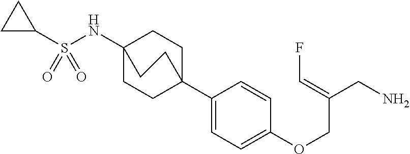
S(NC12CCC(C3=CC=C(OCC(CN)=CF)C=C3)(CC1)CC2)(C1CC1)(=O)=O
